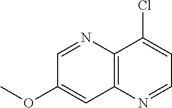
C12=C(N=CC=C1Cl)C=C(OC)C=N2
